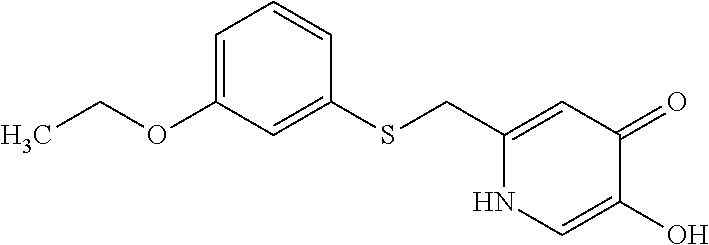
C1(SCC2=CC(=O)C(O)=CN2)=CC(OCC)=CC=C1
